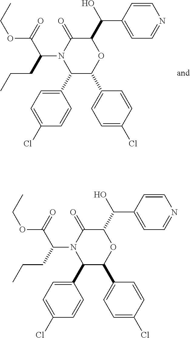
C1(C2=CC=C(Cl)C=C2)C(C2=CC=C(Cl)C=C2)OC(C(C2=CC=NC=C2)O)C(=O)N1C(C(=O)OCC)CCC.C1(C2=CC=C(Cl)C=C2)C(C2=CC=C(Cl)C=C2)OC(C(C2=CC=NC=C2)O)C(=O)N1C(C(=O)OCC)CCC
